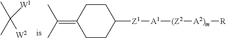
CC([W2])([W1])C.C1CC(=C(C)C)CCC1[Z1][A1][(Z2][A2)m][R]
